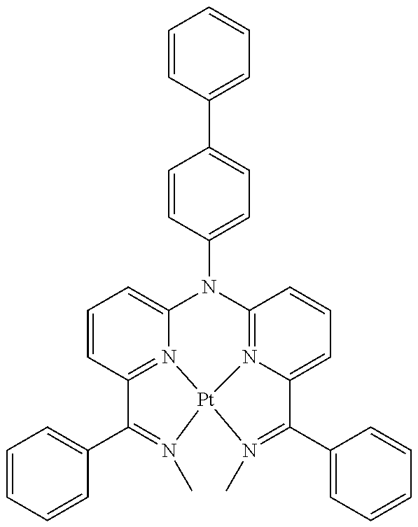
C1=CC2=N3C(=C1)N(C1=CC=C(C4=CC=CC=C4)C=C1)C1=N4C(=CC=C1)C(C1=CC=CC=C1)=N(C)[Pt]34N(C)=C2C1=CC=CC=C1
